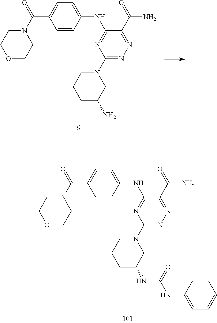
N(C1=NC(N2CCCC(N)C2)=NN=C1C(=O)N)C1=CC=C(C(N2CCOCC2)=O)C=C1.N(C1=NC(N2CCCC(NC(=O)NC3=CC=CC=C3)C2)=NN=C1C(=O)N)C1=CC=C(C(N2CCOCC2)=O)C=C1
